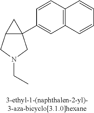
C12C(C3=CC4=C(C=C3)C=CC=C4)(C1)CN(CC)C2
